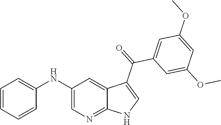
C1(NC2=CC=CC=C2)=CN=C2C(=C1)C(C(=O)C1=CC(OC)=CC(OC)=C1)=CN2
